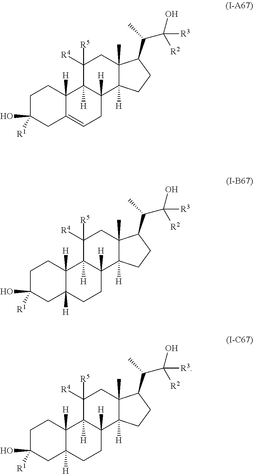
C1C([R1])(O)CC2=CCC3([H])C([H])(C2([H])C1)C([R4])([R5])CC1(C)C3([H])CCC1C(C)C([R2])(O)[R3].C1C([R1])(O)CC2([H])C([H])(C1)C1([H])C([H])(CC2)C2([H])C(C)(CC1([R4])[R5])C(C(C)C([R2])(O)[R3])CC2.C1C([R1])(O)CC2([H])C([H])(C1)C1([H])C([H])(CC2)C2([H])C(C)(CC1([R4])[R5])C(C(C)C([R2])(O)[R3])CC2
